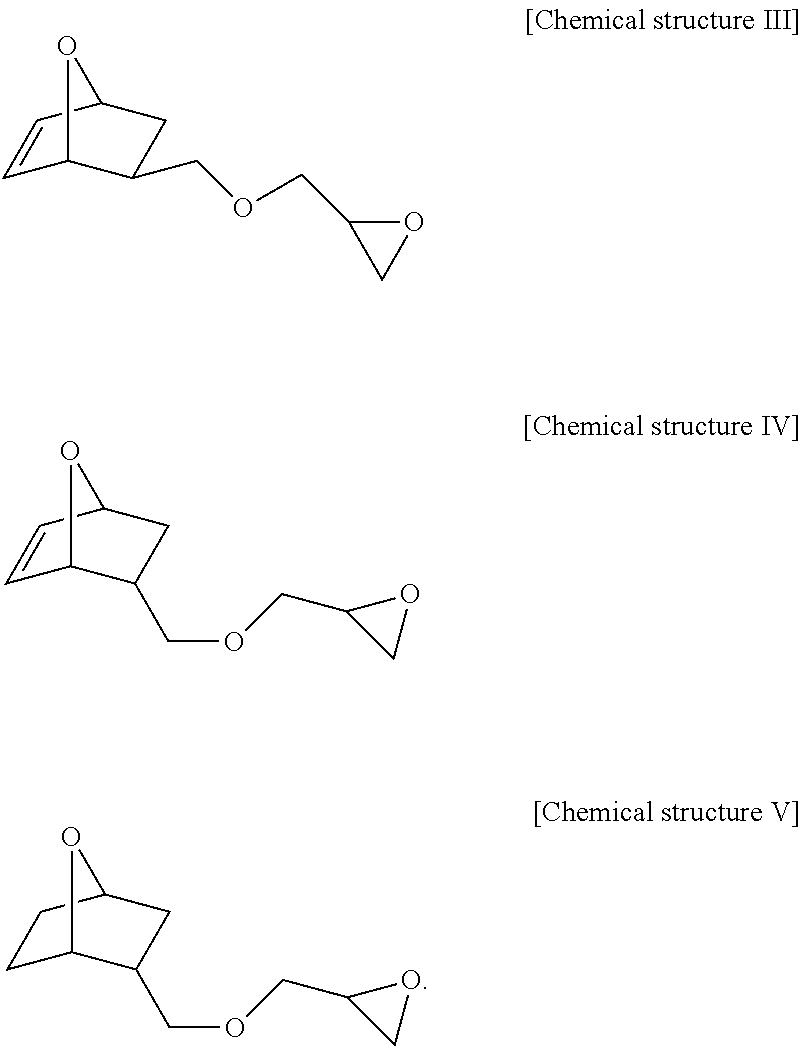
C1=CC2CC(COCC3CO3)C1O2.C1C2C(COCC3CO3)CC(C1)O2.C1=CC2CC(COCC3CO3)C1O2
